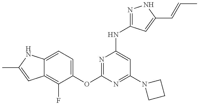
C12=C(F)C(OC3=NC(NC4=NNC(C=CC)=C4)=CC(N4CCC4)=N3)=CC=C1NC(C)=C2
